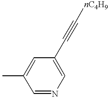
CC1=CC(C#C[nC4H9])=CN=C1
